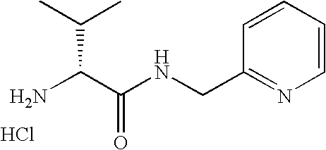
NC(C(NCC1=NC=CC=C1)=O)C(C)C.Cl
